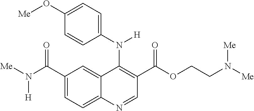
C1(C(N([Me])[H])=O)=CC=C2C(=C1)C(N(C1=CC=C(O[Me])C=C1)[H])=C(C(OCCN([Me])[Me])=O)C=N2
